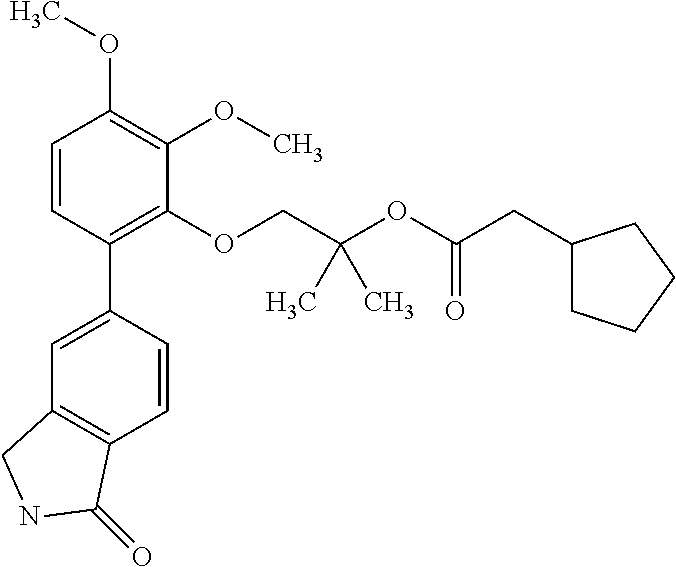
C1=CC(C2=CC3=C(C=C2)C(=O)NC3)=C(OCC(OC(CC2CCCC2)=O)(C)C)C(OC)=C1OC
